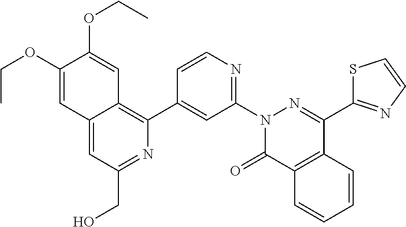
C1(OCC)=CC2=CC(CO)=NC(C3=CC(N4C(=O)C5=C(C(C6=NC=CS6)=N4)C=CC=C5)=NC=C3)=C2C=C1OCC
